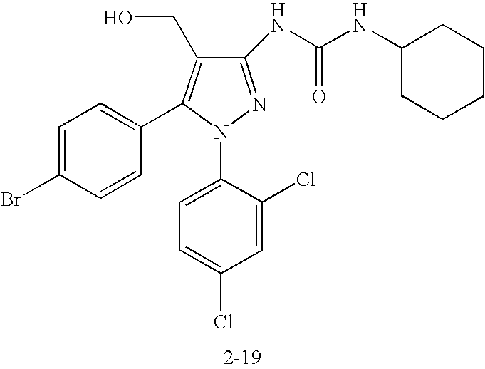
C1(NC(NC2CCCCC2)=O)=NN(C2=CC=C(Cl)C=C2Cl)C(C2=CC=C(Br)C=C2)=C1CO
